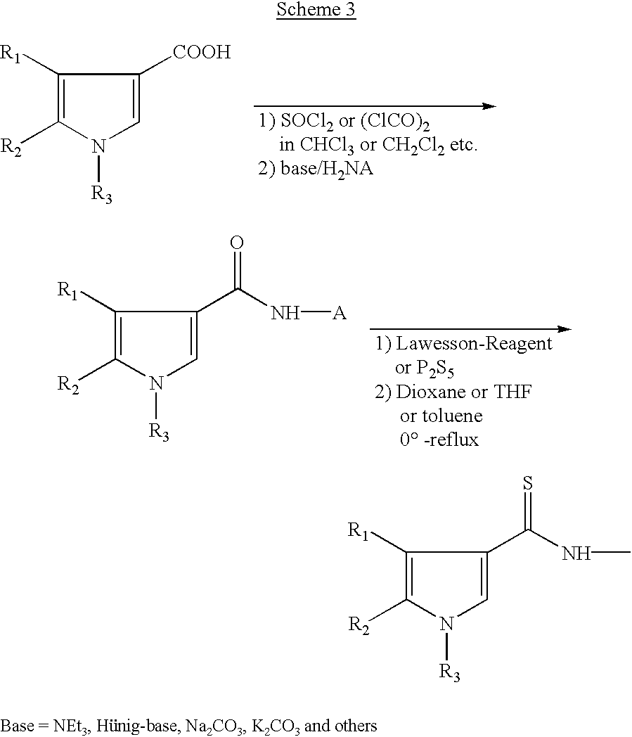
C1=C([COOH])C([R1])=C([R2])N1[R3].C1=C(C(N[A])=O)C([R1])=C([R2])N1[R3].C1=C(C(NC)=S)C([R1])=C([R2])N1[R3]
